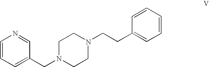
C1=CC=C(CN2CCN(CCC3=CC=CC=C3)CC2)C=N1
